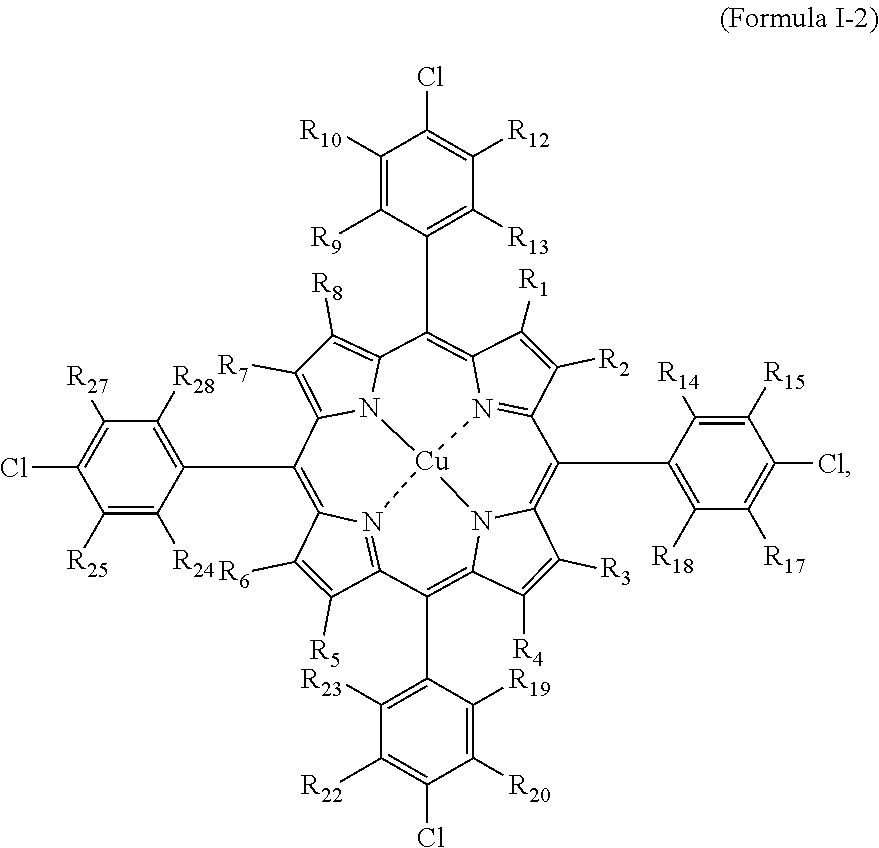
C1([R6])=C([R5])C2=N3C1=C(C1=C([R28])C([R27])=C(Cl)C([R25])=C1[R24])C1=C([R7])C([R8])=C4N1[Cu]31N3=C(C([R2])=C([R1])C3=C4C3=C([R13])C([R12])=C(Cl)C([R10])=C3[R9])C(C3=C([R18])C([R17])=C(Cl)C([R15])=C3[R14])=C3C([R3])=C([R4])C(=C2C2=C([R23])C([R22])=C(Cl)C([R20])=C2[R19])N31
